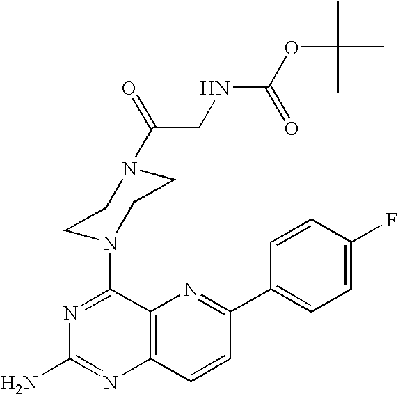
C12=C(C=CC(C3=CC=C(F)C=C3)=N1)N=C(N)N=C2N1CCN(C(CNC(OC(C)(C)C)=O)=O)CC1
